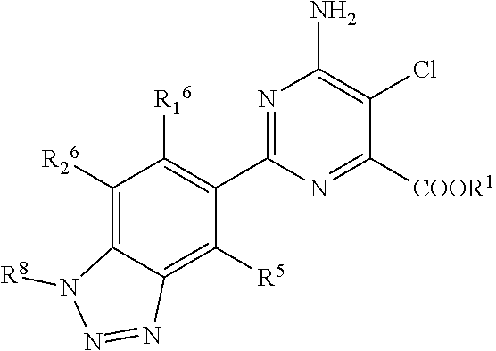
N1=C(C2=C([R16])C([R26])=C3C(=C2[R5])N=NN3[R8])N=C([COOR1])C(Cl)=C1N
